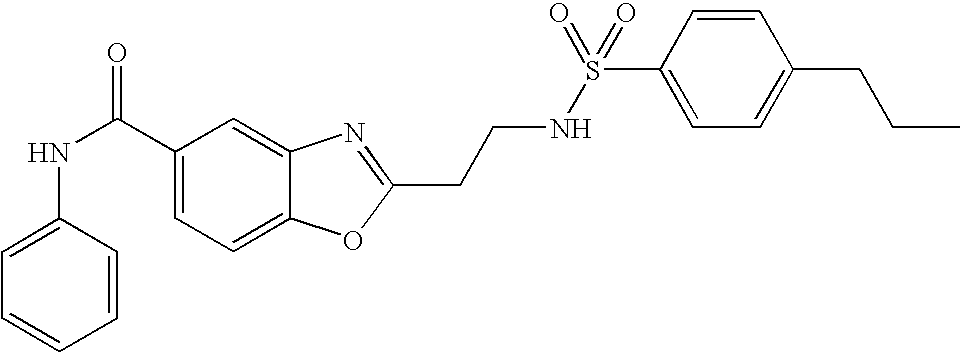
C1(C(NC2=CC=CC=C2)=O)=CC=C2C(=C1)N=C(CCNS(=O)(=O)C1=CC=C(CCC)C=C1)O2
